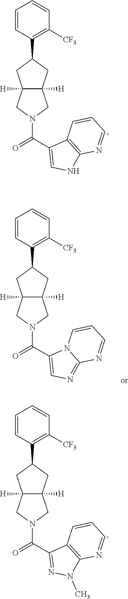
C12=C(NC=C1C(N1CC3([H])CC(C4=C([CF3])C=CC=C4)CC3([H])C1)=O)N=CC=C2.N12C(C(N3CC4([H])CC(C5=C([CF3])C=CC=C5)CC4([H])C3)=O)=CN=C1N=CC=C2.C12=C(N(C)N=C1C(N1CC3([H])CC(C4=C([CF3])C=CC=C4)CC3([H])C1)=O)N=CC=C2
